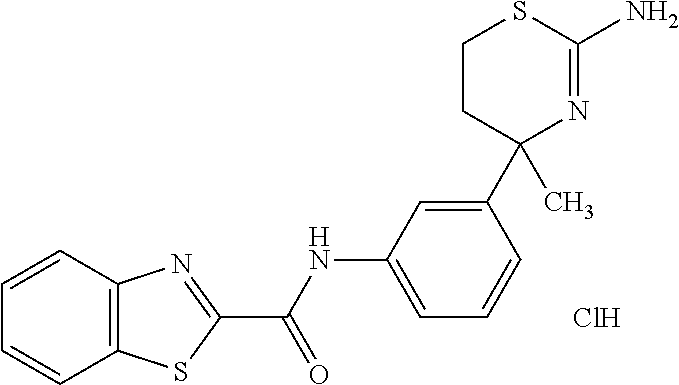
Cl.C1(C)(C2=CC(NC(=O)C3=NC4=C(C=CC=C4)S3)=CC=C2)N=C(N)SCC1
